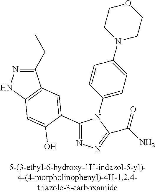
C1(CC)=NNC2=C1C=C(C1=NN=C(C(N)=O)N1C1=CC=C(N3CCOCC3)C=C1)C(O)=C2
